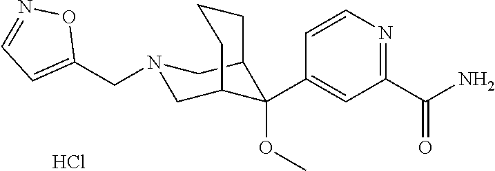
C1(C(N)=O)=NC=CC(C2(OC)C3CN(CC4=CC=NO4)CC2CCC3)=C1.Cl
